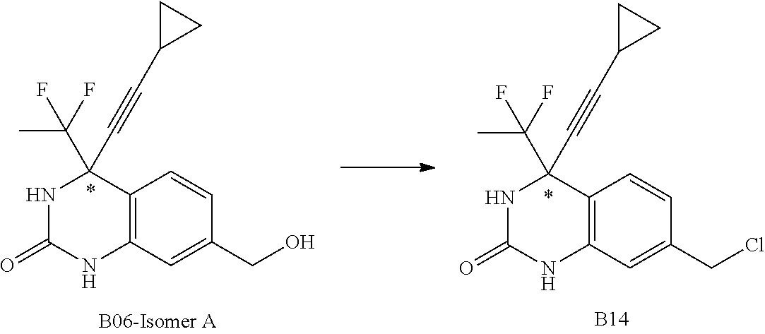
N1C(=O)NC2=C(C1(C#CC1CC1)C(C)(F)F)C=CC(CO)=C2.N1C(=O)NC2=C(C1(C#CC1CC1)C(C)(F)F)C=CC(CCl)=C2.[B14]
